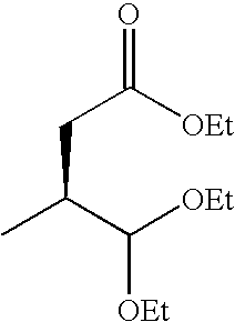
O=C([OEt])CC(C)C([OEt])[OEt]
